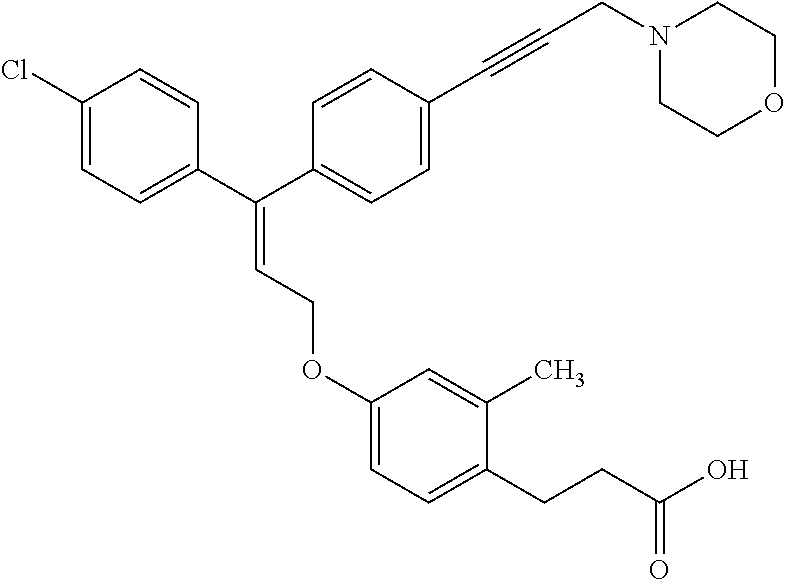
C1(C(C2=CC=C(C#CCN3CCOCC3)C=C2)=CCOC2=CC=C(CCC(O)=O)C(C)=C2)=CC=C(Cl)C=C1
